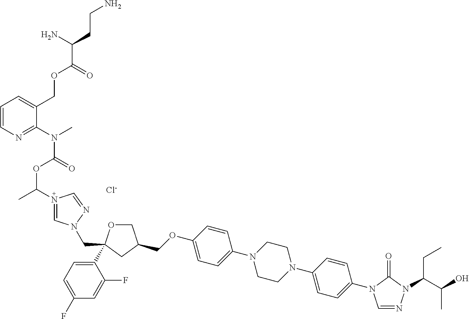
[Cl-].CC(N1=CN(CC2(C3=CC=C(F)C=C3F)OCC(COC3=CC=C(N4CCN(C5=CC=C(N6C=NN(C(C(O)C)CC)C6=O)C=C5)CC4)C=C3)C2)N=C1)OC(N(C)C1=NC=CC=C1COC(C(N)CCN)=O)=O
